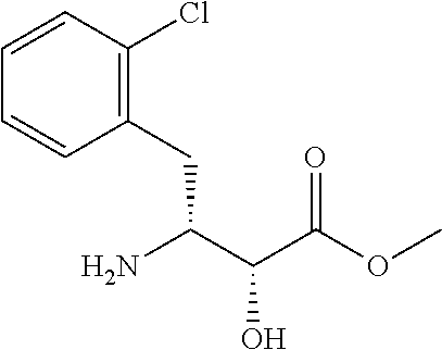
C1=CC=CC(CC(C(C(OC)=O)O)N)=C1Cl
